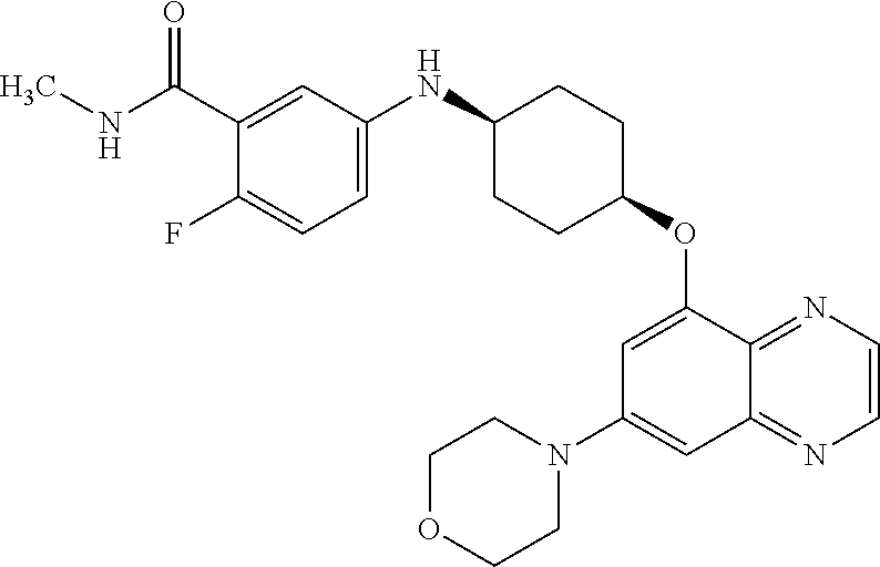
C1(C(NC)=O)=CC(NC2CCC(OC3=CC(N4CCOCC4)=CC4=NC=CN=C34)CC2)=CC=C1F
